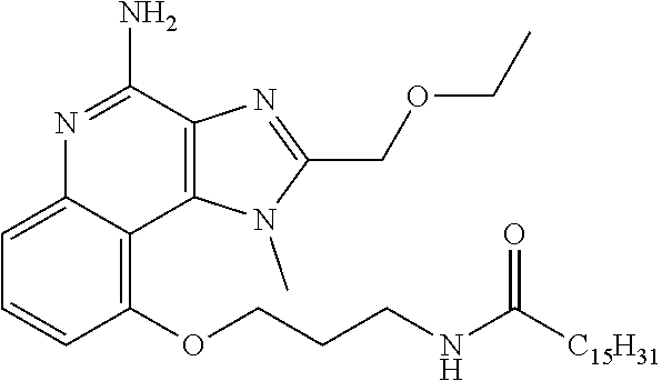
C1(OCCCNC([C15H31])=O)=C2C(=CC=C1)N=C(N)C1=C2N(C)C(COCC)=N1
